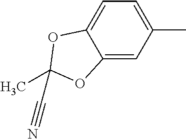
C1(C)=CC=C2C(=C1)OC(C)(C#N)O2
